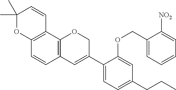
C1(C)(C)OC2=C(C=C1)C1=C(C=C2)C=C(C2=CC=C(CCC)C=C2OCC2=CC=CC=C2[NO2])CO1
